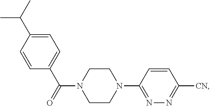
C1=CC(N2CCN(C(C3=CC=C(C(C)C)C=C3)=O)CC2)=NN=C1[CN]
